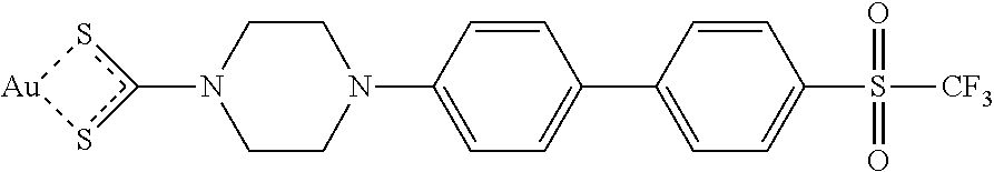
c1(N2CCN(C3=CC=C(C4=CC=C(S([CF3])(=O)=O)C=C4)C=C3)CC2)s[Au]s1
